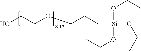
OCCOCCC[Si](OCC)(OCC)OCC.[8-12]
